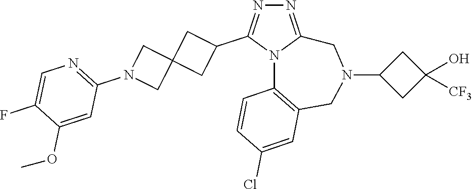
N1=C2N(C(C3CC4(C3)CN(C3=NC=C(F)C(OC)=C3)C4)=N1)C1=C(CN(C3CC(O)([CF3])C3)C2)C=C(Cl)C=C1
